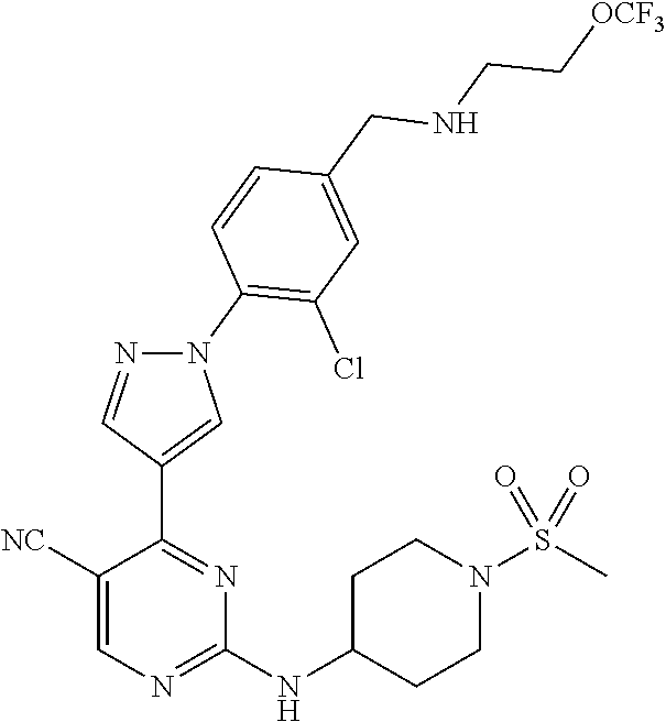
C1(NC2CCN(S(C)(=O)=O)CC2)=NC=C([NC])C(C2=CN(C3=C(Cl)C=C(CNCC[OCF3])C=C3)N=C2)=N1
